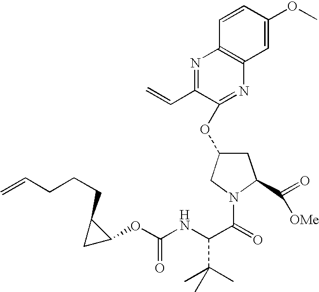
N1=C(C=C)C(OC2CC(C(=O)[OMe])N(C(=O)C(C(C)(C)C)NC(OC3C(CCCC=C)C3)=O)C2)=NC2=C1C=CC(OC)=C2
